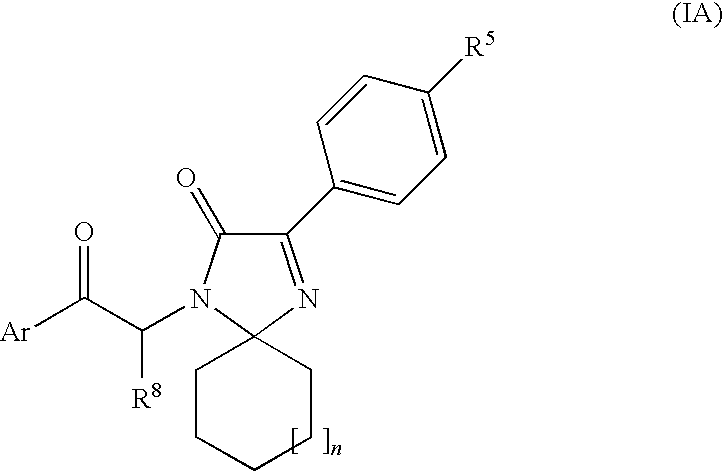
C1(C2=CC=C([R5])C=C2)=NC2(N(C(C([Ar])=O)[R8])C1=O)CCCCC2
